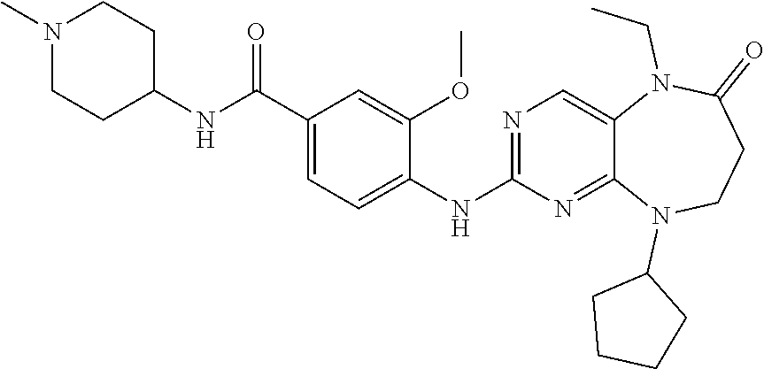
N1(C)CCC(NC(C2=CC=C(NC3=NC=C4C(=N3)N(C3CCCC3)CCC(=O)N4CC)C(OC)=C2)=O)CC1
